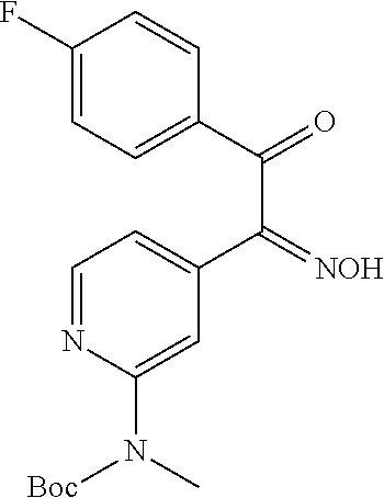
C1=C(C(C(=O)C2=CC=C(F)C=C2)=[NOH])C=C(N(C)[Boc])N=C1
